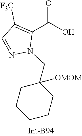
C(N1N=CC([F3C])=C1C(=O)O)C1([OMOM])CCCCC1
